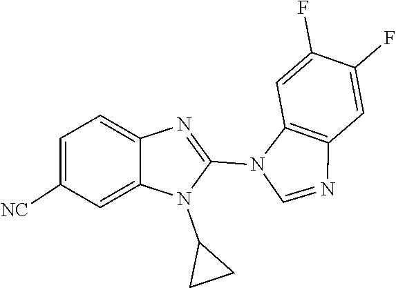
N1=C(N2C3=C(C=C(F)C(F)=C3)N=C2)N(C2CC2)C2=CC([NC])=CC=C12
